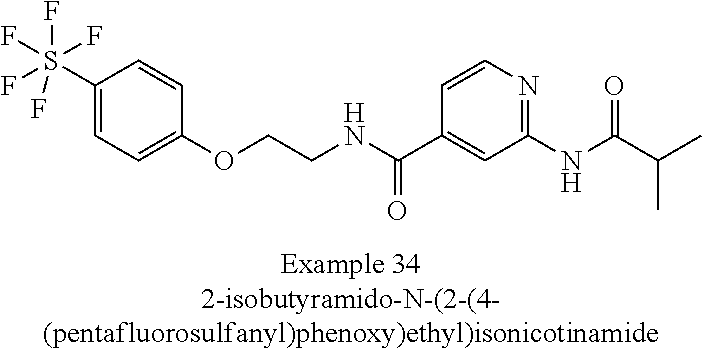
C1(S(F)(F)(F)(F)F)=CC=C(OCCNC(C2=CC(NC(=O)C(C)C)=NC=C2)=O)C=C1
